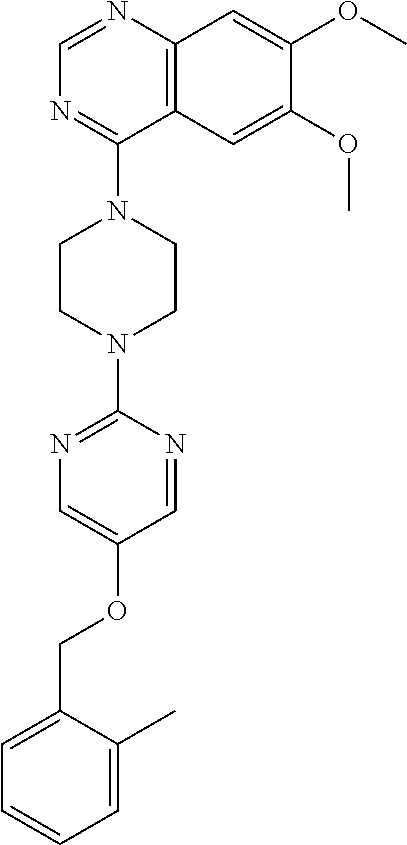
C12=C(N=CN=C1N1CCN(C3=NC=C(OCC4=CC=CC=C4C)C=N3)CC1)C=C(OC)C(OC)=C2
